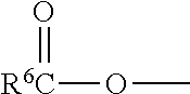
[R6C](OC)=O
